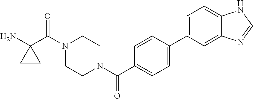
NC1(C(N2CCN(C(=O)C3=CC=C(C4=CC=C5C(=C4)N=CN5)C=C3)CC2)=O)CC1
